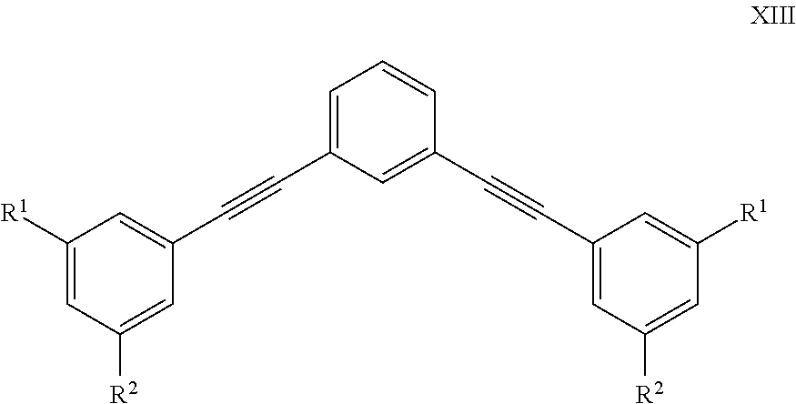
C1=C(C#CC2=CC([R1])=CC([R2])=C2)C=C(C#CC2=CC([R2])=CC([R1])=C2)C=C1
